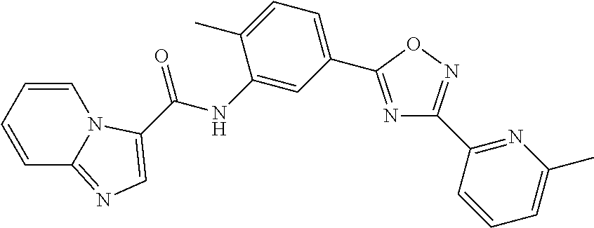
C1=CC=CN2C1=NC=C2C(NC1=CC(C2=NC(C3=NC(C)=CC=C3)=NO2)=CC=C1C)=O
